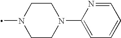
C1CN(C)CCN1C1=CC=CC=N1
